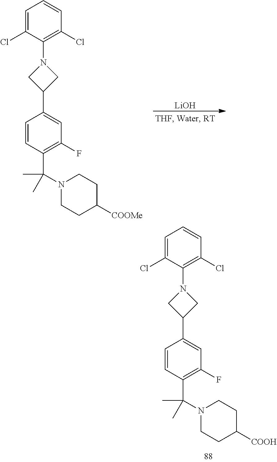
C1=C(Cl)C(N2CC(C3=CC(F)=C(C(N4CCC([COOH])CC4)(C)C)C=C3)C2)=C(Cl)C=C1.[LiOH].C1=C(Cl)C(N2CC(C3=CC(F)=C(C(N4CCC([COOMe])CC4)(C)C)C=C3)C2)=C(Cl)C=C1
